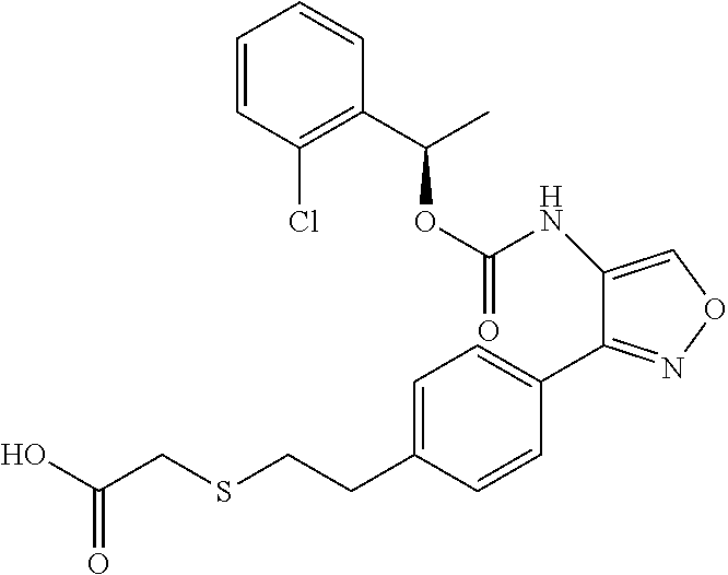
O(C(NC1=CON=C1C1=CC=C(CCSCC(O)=O)C=C1)=O)C(C)C1=C(Cl)C=CC=C1
